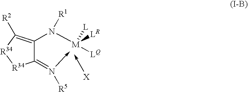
C1(=N[R5])C(N([M]([LR])([LQ])[L])[R1])=C([R2])[R34][R34]1
